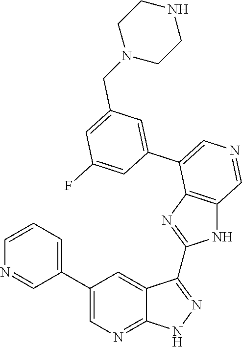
C1=CC=C(C2=CN=C3C(=C2)C(C2=NC4=C(N2)C=NC=C4C2=CC(CN4CCNCC4)=CC(F)=C2)=NN3)C=N1
